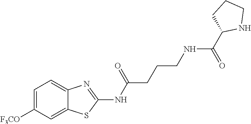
C1=C([F3CO])C=C2C(=C1)N=C(NC(=O)CCCNC(C1CCCN1)=O)S2
